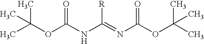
CC(OC(NC(=NC(OC(C)(C)C)=O)[R])=O)(C)C
